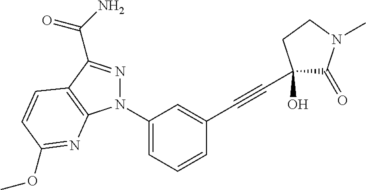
C1(N2N=C(C(=O)N)C3=C2N=C(OC)C=C3)=CC=CC(C#CC2(O)C(=O)N(C)CC2)=C1
